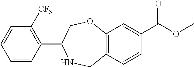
C1=C(C(=O)OC)C=CC2=C1OCC(C1=C([CF3])C=CC=C1)NC2
